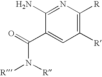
C1(N)=NC([R])=C([R])C=C1C(=O)N([R])[R]
